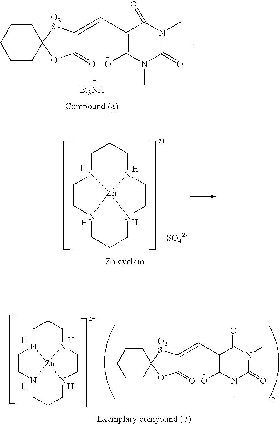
C1CCCC2(C1)OC(=O)C(=CC1=C(O)N(C)C(=O)N(C)C1=O)[O2S]2.C1N2[Zn]34N(CC1)CCN3CCCN4CC2.C1CCCC2(C1)OC(=O)C(=CC1=C(O)N(C)C(=O)N(C)C1=O)[O2S]2.[H].[H].[H].[H].C1N2[Zn]34N(CC1)CCN3CCCN4CC2.[SO42-].[H].[H].[H].[H]
